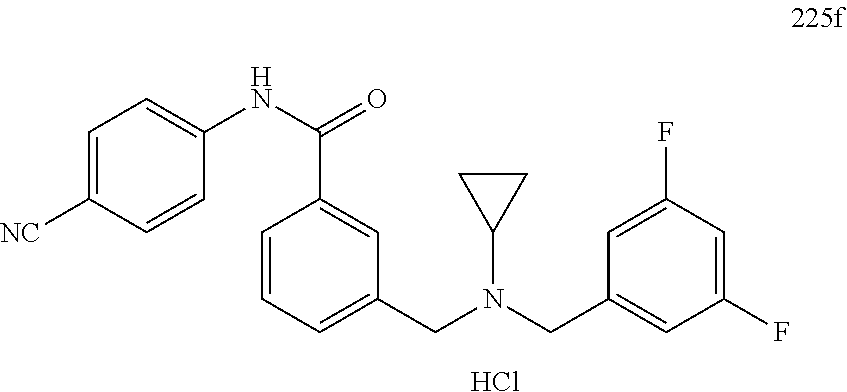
C1=C([NC])C=CC(NC(=O)C2=CC(CN(CC3=CC(F)=CC(F)=C3)C3CC3)=CC=C2)=C1.Cl
